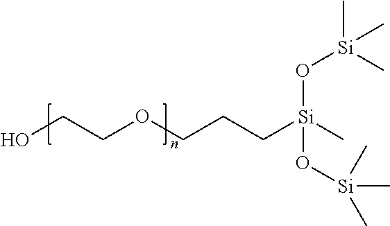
OCCOCCC[Si](C)(O[Si](C)(C)C)O[Si](C)(C)C
